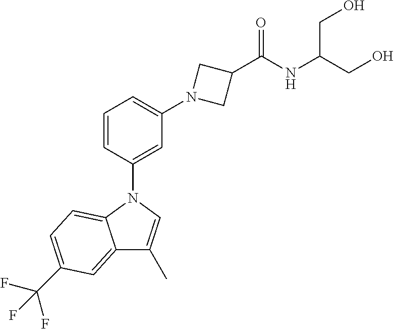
C1=CC(N2C3=CC=C(C(F)(F)F)C=C3C(C)=C2)=CC(N2CC(C(NC(CO)CO)=O)C2)=C1
